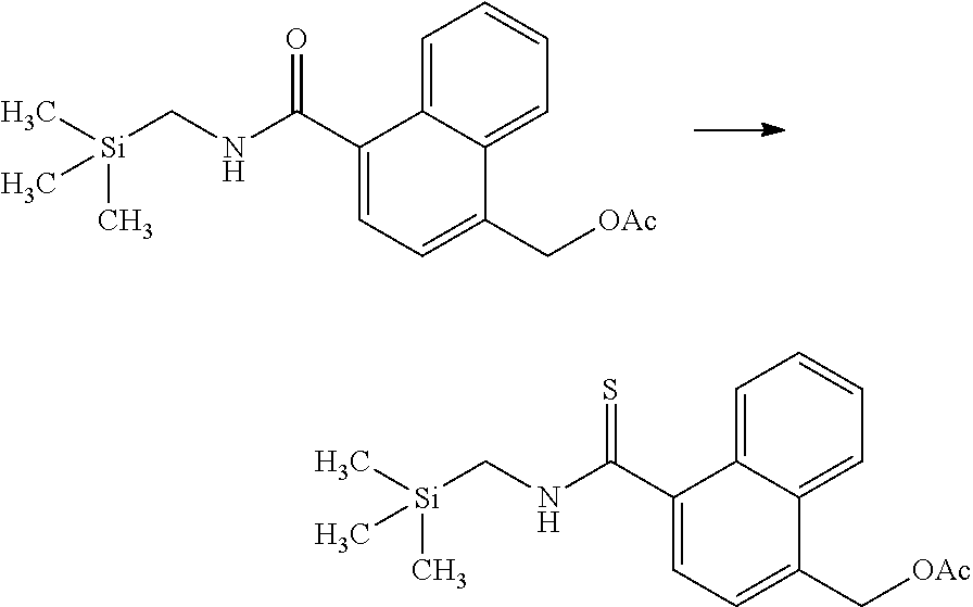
C1=C2C(=CC=C1)C(C[OAc])=CC=C2C(=O)NC[Si](C)(C)C.C1=C2C(=CC=C1)C(C[OAc])=CC=C2C(=S)NC[Si](C)(C)C
